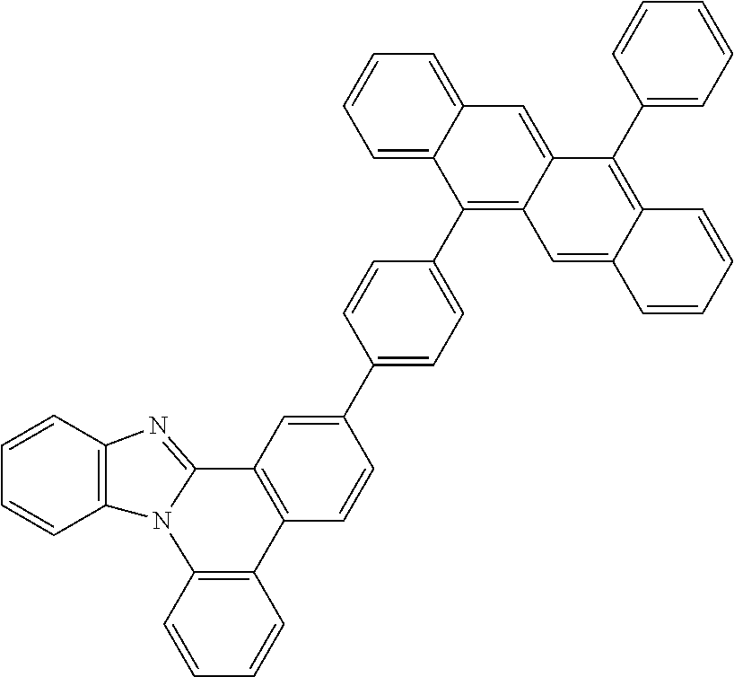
C1=CC2=C(C=C1)N1C(=NC3=C1C=CC=C3)C1=C2C=CC(C2=CC=C(C3=C4C(=CC5=CC=CC=C35)C(C3=CC=CC=C3)=C3C(=C4)C=CC=C3)C=C2)=C1
